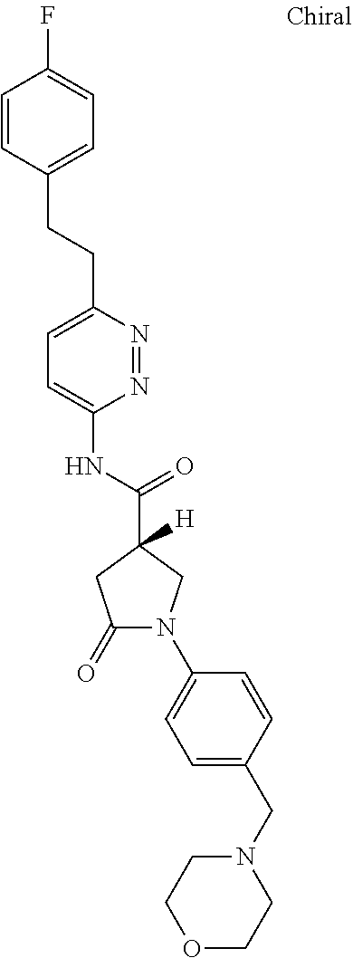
C(C1=CC=C(F)C=C1)CC1=CC=C(NC(=O)C2([H])CN(C3=CC=C(CN4CCOCC4)C=C3)C(=O)C2)N=N1
